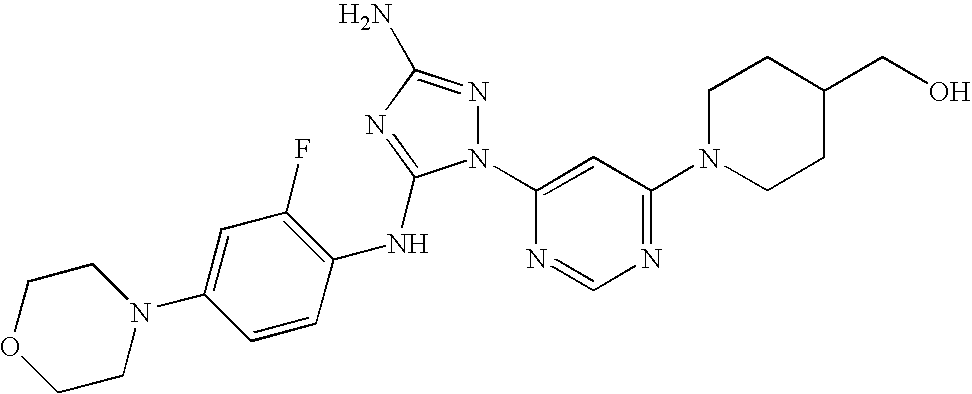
N1(C2=CC(N3CCC(CO)CC3)=NC=N2)N=C(N)N=C1NC1=C(F)C=C(N2CCOCC2)C=C1
